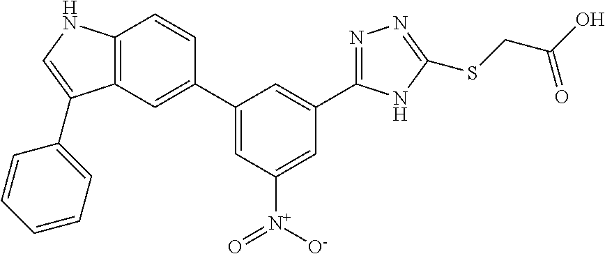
C1=C([N+]([O-])=O)C=C(C2=CC3=C(C=C2)NC=C3C2=CC=CC=C2)C=C1C1=NN=C(SCC(O)=O)N1
